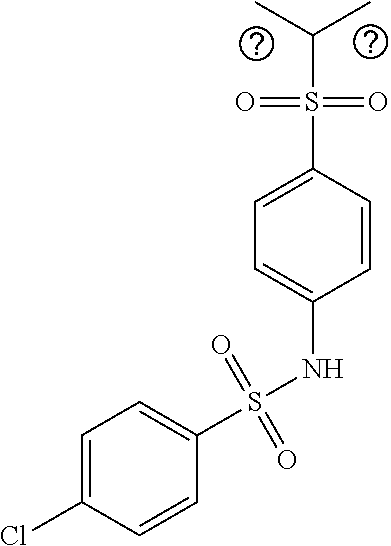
S(NC1=CC=C(S(C(C)C)(=O)=O)C=C1)(C1=CC=C(Cl)C=C1)(=O)=O
